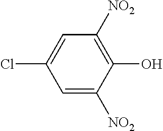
C1=C([NO2])C(O)=C([NO2])C=C1Cl
